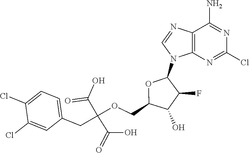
C12=C(N=C(Cl)N=C1N)N(C1OC(COC(C(O)=O)(C(=O)O)CC3=CC=C(Cl)C(Cl)=C3)C(O)C1F)C=N2
